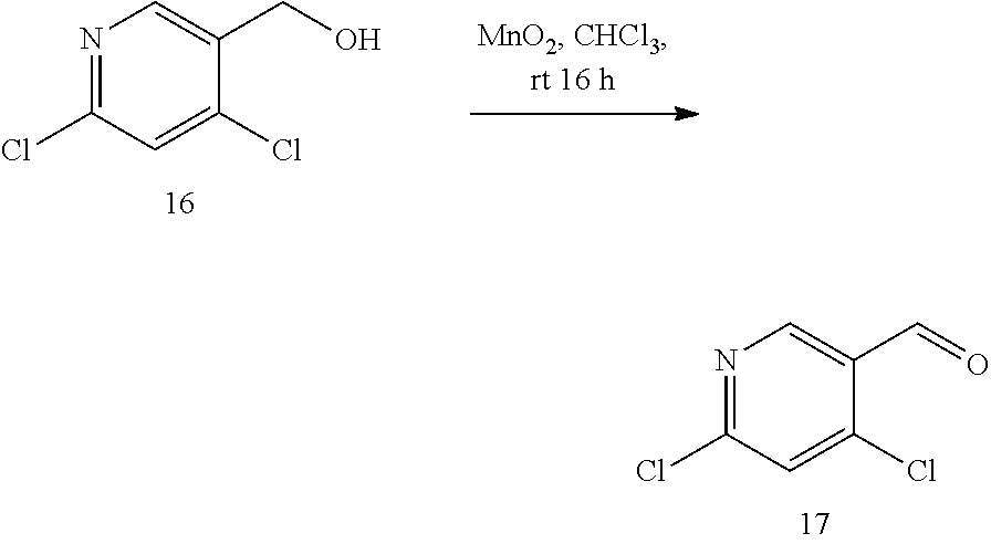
N1=C(Cl)C=C(Cl)C(CO)=C1.N1=C(Cl)C=C(Cl)C(C=O)=C1
